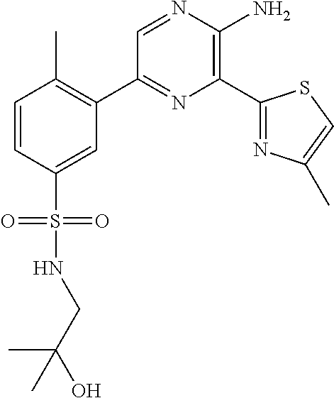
C1(C2=C(C)C=CC(S(=O)(=O)NCC(O)(C)C)=C2)=NC(C2=NC(C)=CS2)=C(N)N=C1
